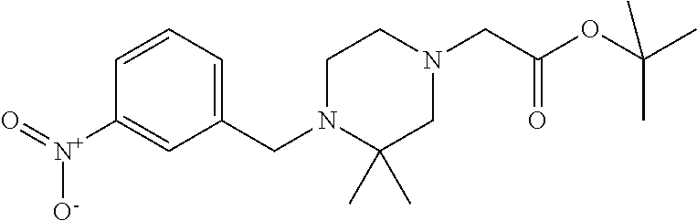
C1=C(CN2CCN(CC(OC(C)(C)C)=O)CC2(C)C)C=C([N+](=O)[O-])C=C1
